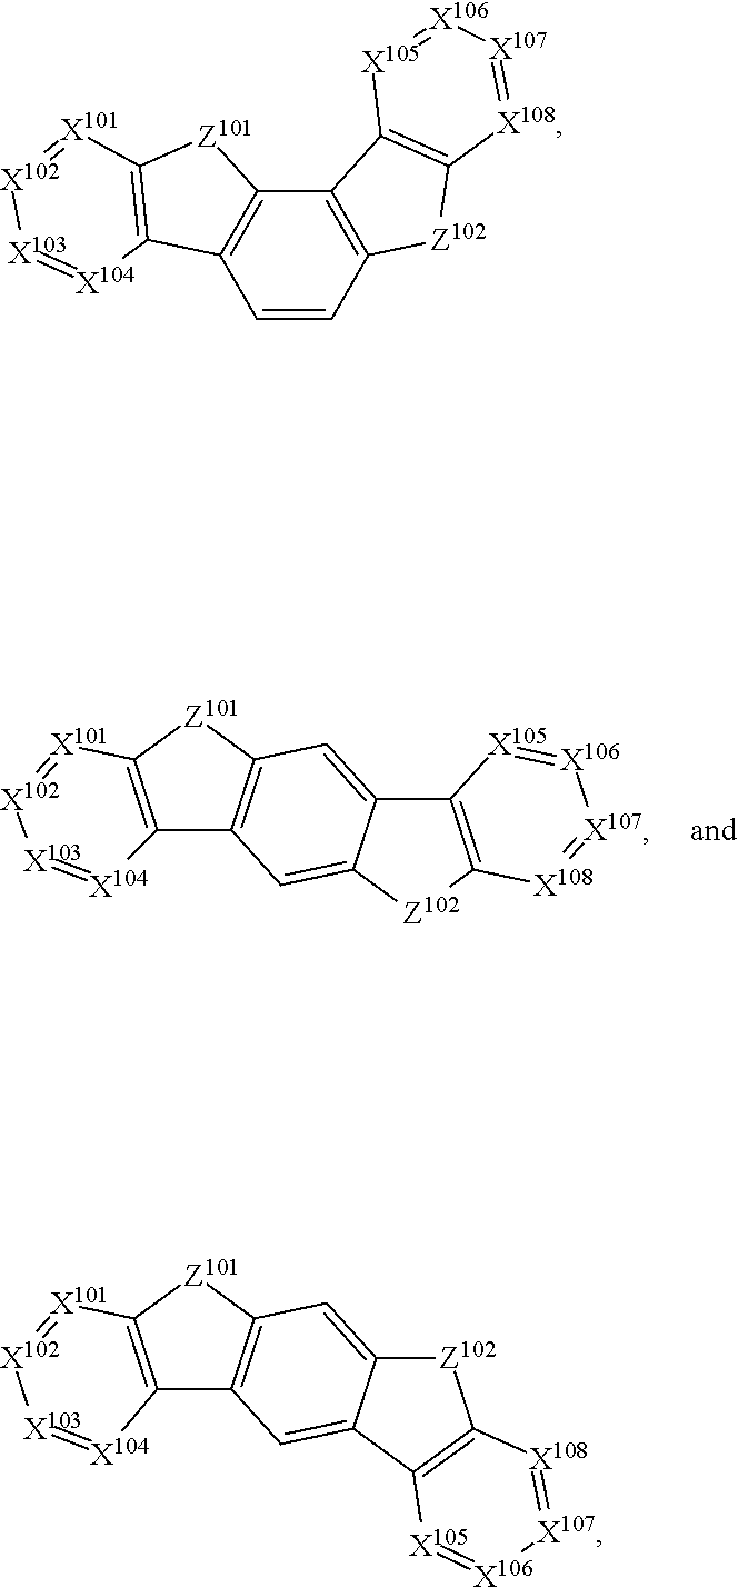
C12=C([X101]=[X102][X103]=[X104]1)[Z101]C1=C2C=C2C(=C1)C1=C([Z102]2)[X108]=[X107][X106]=[X105]1.[X103]1=[X104]C2=C([X101]=[X102]1)[Z101]C1=C2C=CC2=C1C1=C([X108]=[X107][X106]=[X105]1)[Z102]2.C12=C(C3=C([Z101]1)C=C1C(=C3)C3=C([X108]=[X107][X106]=[X105]3)[Z102]1)[X104]=[X103][X102]=[X101]2
